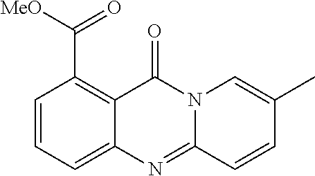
C1=CC=C2C(=C1C([MeO])=O)C(=O)N1C(=N2)C=CC(C)=C1
